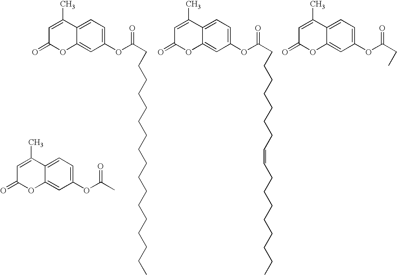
C1=C(C)C2=CC=C(OC(C)=O)C=C2OC1=O.C1=C(C)C2=CC=C(OC(CCCCCCCCCCCCCCCCC)=O)C=C2OC1=O.C1=C(C)C2=CC=C(OC(CCCCCCCC=CCCCCCCCC)=O)C=C2OC1=O.C1=C(C)C2=CC=C(OC(CC)=O)C=C2OC1=O
